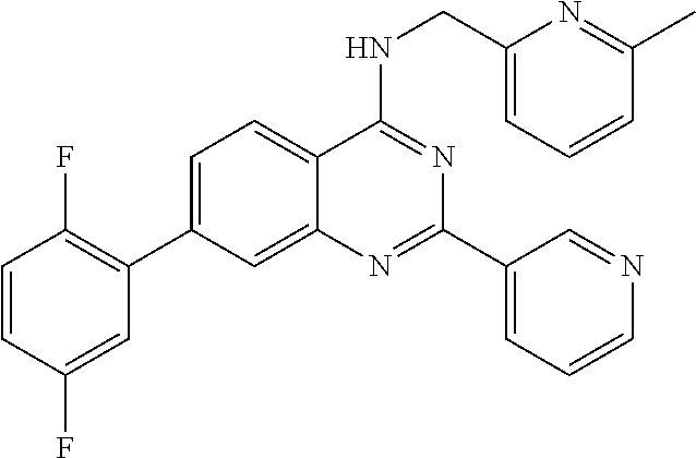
C1=C(C2=C(F)C=CC(F)=C2)C=C2C(=C1)C(NCC1=CC=CC(C)=N1)=NC(C1=CC=CN=C1)=N2
